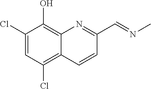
C1(Cl)=CC(Cl)=C2C(=C1O)N=C(C=NC)C=C2
